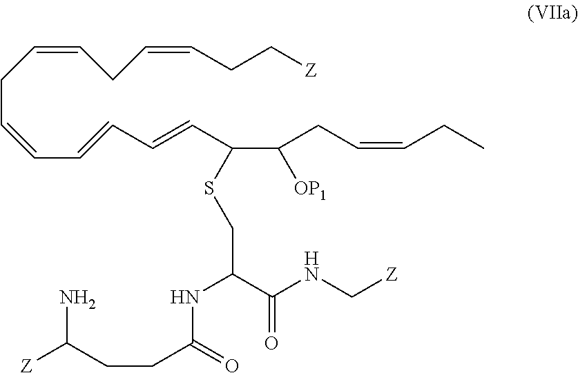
C(=CCC=CC=CC=CC(C(CC=CCC)[OP1])SCC(NC(=O)CCC(N)[Z])C(=O)NC[Z])CC=CCC[Z]
